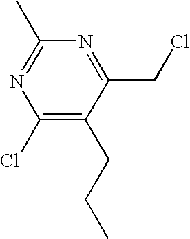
C1(CCl)=NC(C)=NC(Cl)=C1CCC
